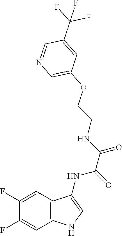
C1(OCCNC(C(NC2=CNC3=C2C=C(F)C(F)=C3)=O)=O)=CN=CC(C(F)(F)F)=C1
